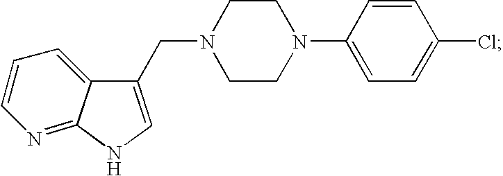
C1(CN2CCN(C3=CC=C(Cl)C=C3)CC2)=CNC2=NC=CC=C12
